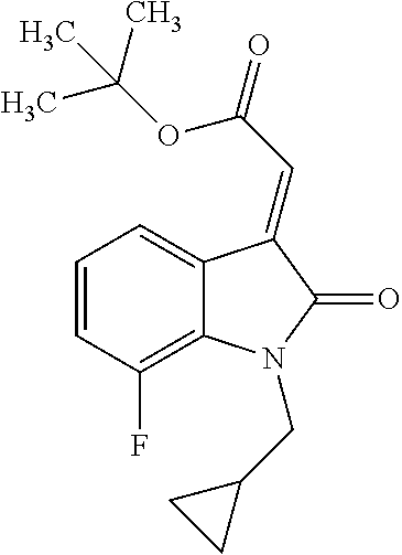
C12=CC=CC(F)=C1N(CC1CC1)C(=O)C2=CC(=O)OC(C)(C)C
